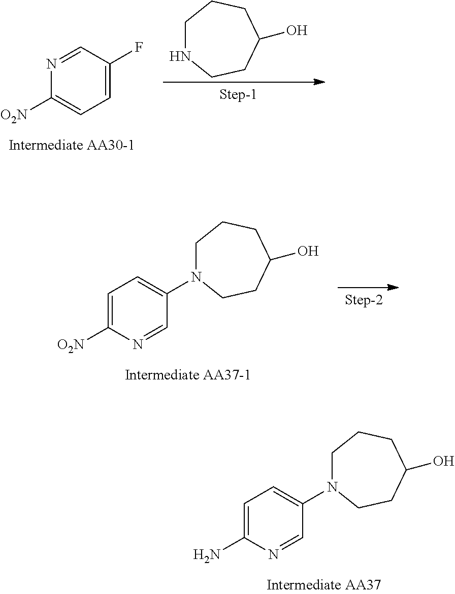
C1(F)=CC=C([O2N])N=C1.C1NCCC(O)CC1.C1(N2CCCC(O)CC2)=CC=C([O2N])N=C1.C1(N2CCCC(O)CC2)=CC=C(N)N=C1
